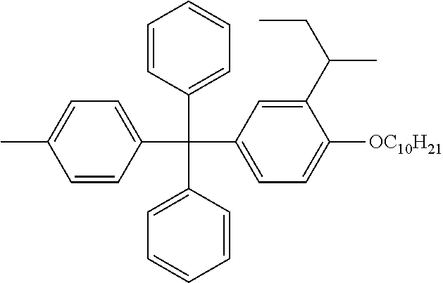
C1=CC(C(C2=CC=CC=C2)(C2=CC=C([OC10H21])C(C(CC)C)=C2)C2=CC=C(C)C=C2)=CC=C1
